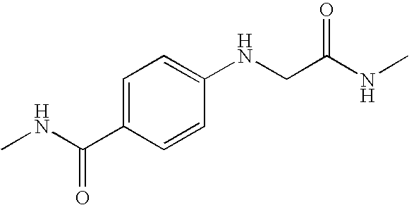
CNC(C1=CC=C(NCC(NC)=O)C=C1)=O
